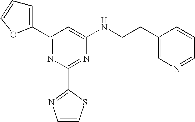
C1(C2=CC=CO2)=NC(C2=NC=CS2)=NC(NCCC2=CN=CC=C2)=C1
